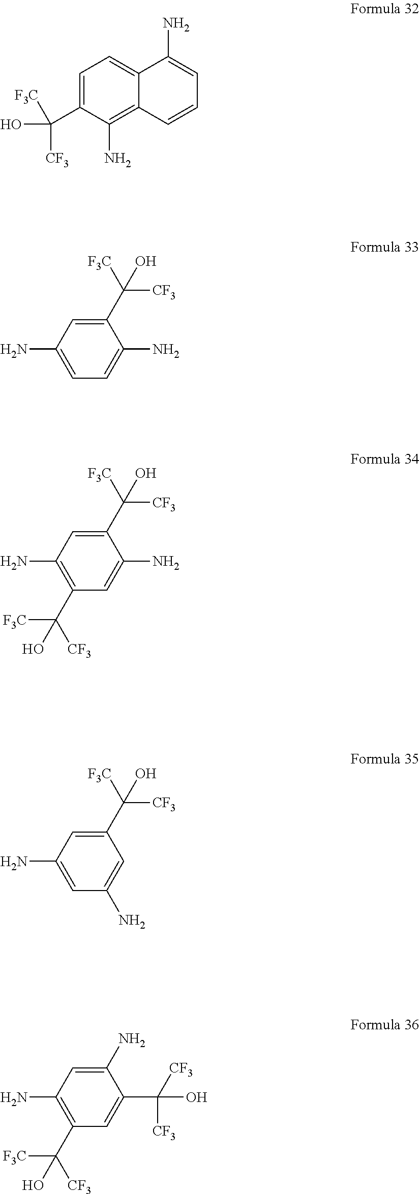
C1=C(C(O)([CF3])[F3C])C(N)=C2C(=C1)C(N)=CC=C2.C1(C([CF3])(O)[F3C])=CC(N)=CC=C1N.C1(C([CF3])(O)[F3C])=CC(N)=C(C([F3C])([CF3])O)C=C1N.C1(C([CF3])(O)[F3C])=CC(N)=CC(N)=C1.C1(N)=CC(N)=C(C([F3C])([CF3])O)C=C1C([CF3])(O)[CF3]
